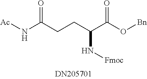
N(C(CCC(C(O[Bn])=O)N[Fmoc])=O)[Ac]
